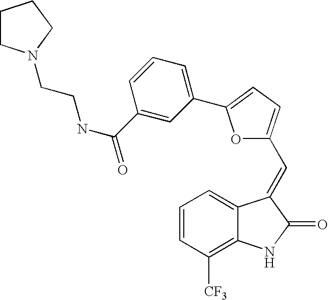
C1=CC([CF3])=C2C(=C1)C(=CC1=CC=C(C3=CC=CC(C(=O)NCCN4CCCC4)=C3)O1)C(=O)N2
